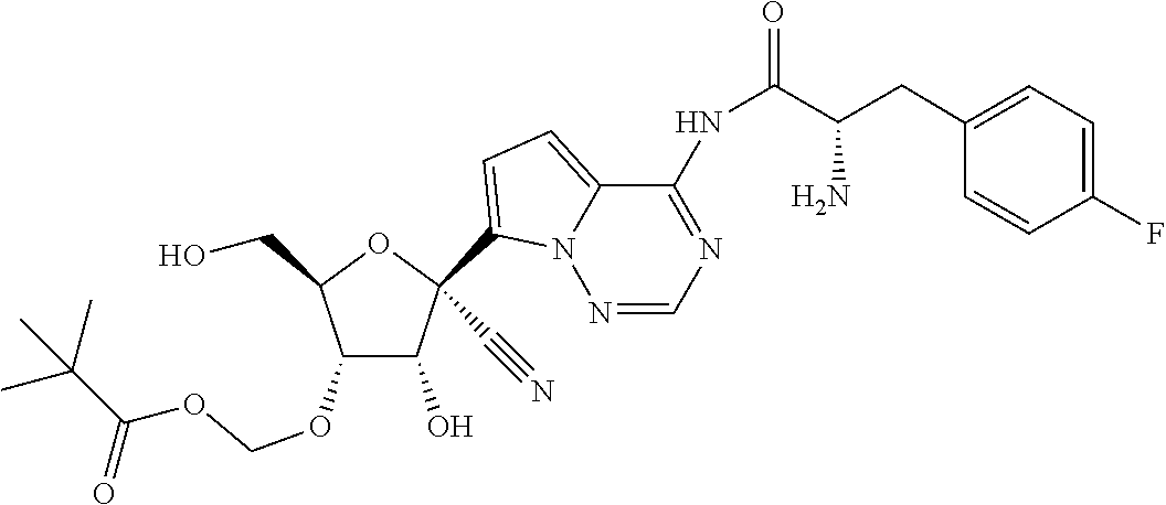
OCC1OC(C#N)(C2=CC=C3C(NC(C(CC4=CC=C(F)C=C4)N)=O)=NC=NN32)C(O)C1OCOC(C(C)(C)C)=O
